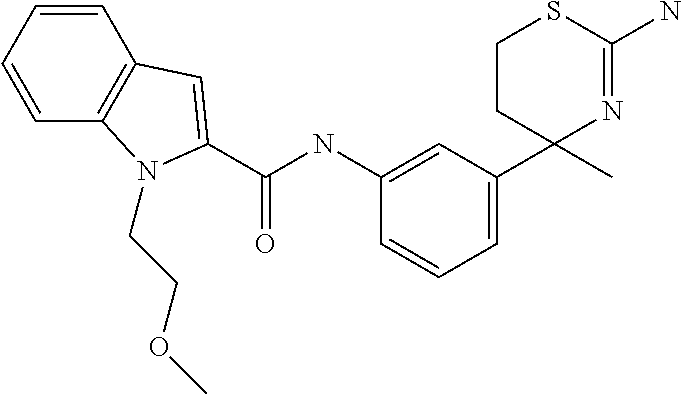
N1=C(N)SCCC1(C)C1=CC=CC(NC(=O)C2=CC3=C(C=CC=C3)N2CCOC)=C1
